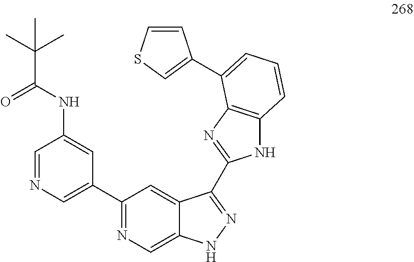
C1=NC=C(C2=NC=C3C(=C2)C(C2=NC4=C(N2)C=CC=C4C2=CSC=C2)=NN3)C=C1NC(C(C)(C)C)=O
